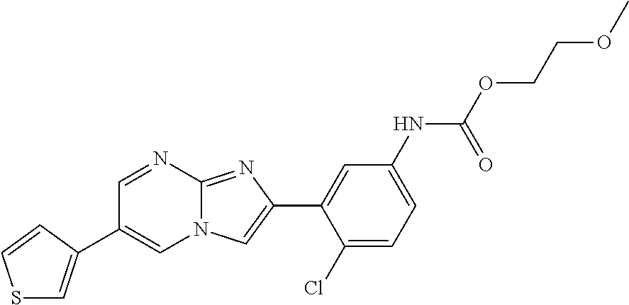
C1=NC2=NC(C3=CC(NC(OCCOC)=O)=CC=C3Cl)=CN2C=C1C1=CSC=C1
